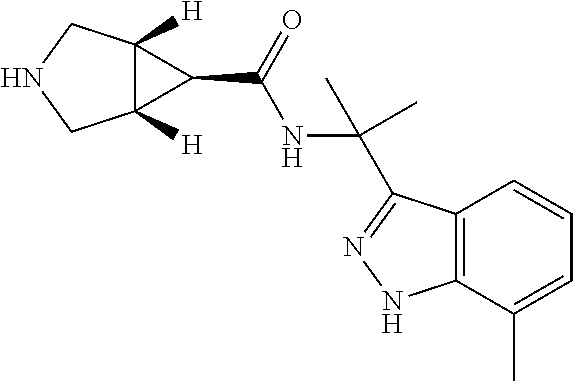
C12([H])C([H])(CNC1)C2C(=O)NC(C)(C)C1=NNC2=C1C=CC=C2C
